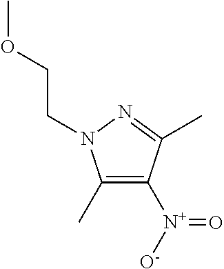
C1([N+](=O)[O-])=C(C)N(CCOC)N=C1C
